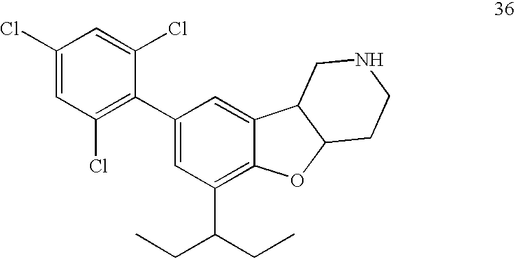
C1(Cl)=CC(Cl)=C(C2=CC(C(CC)CC)=C3C(=C2)C2C(O3)CCNC2)C(Cl)=C1
